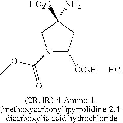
N1(C(OC)=O)C([CO2H])CC([HO2C])(N)C1.Cl
